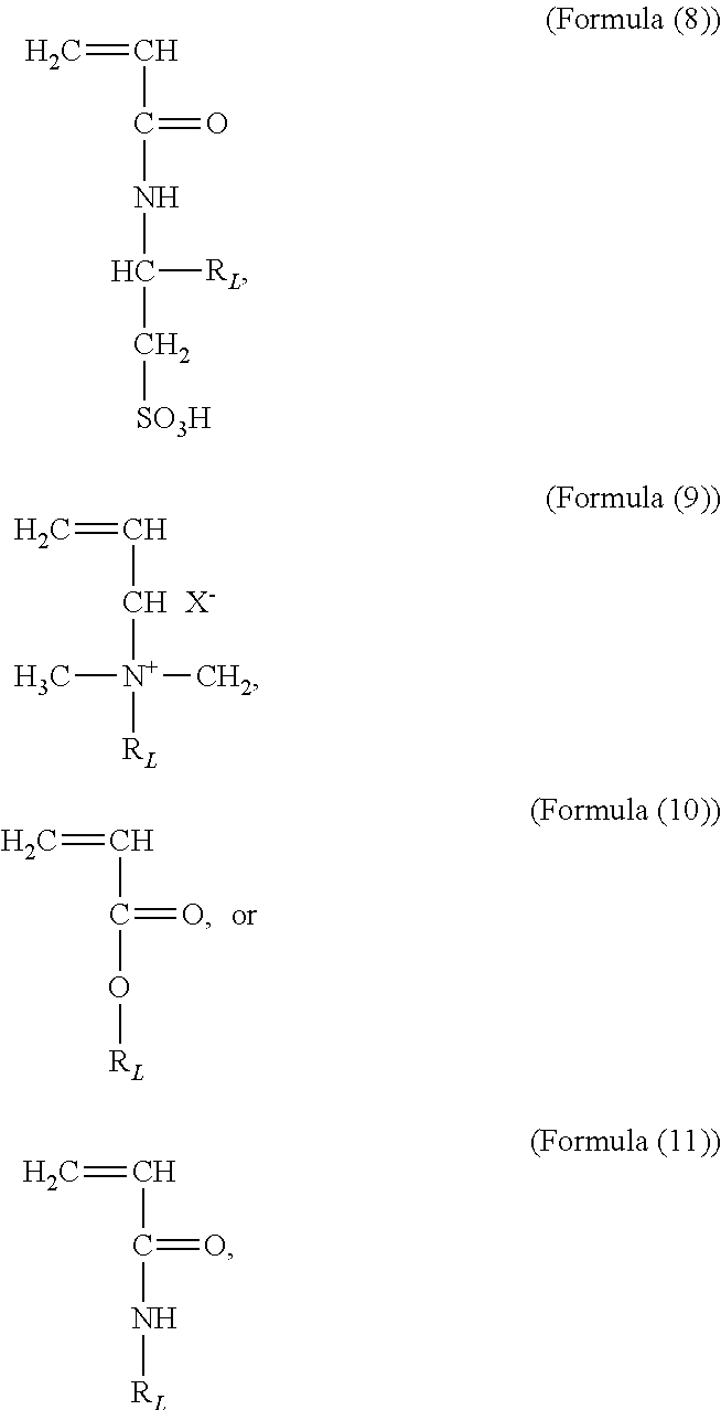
C(C=C)[N+]([RL])(C)C.[X-].C(C=C)(O[RL])=O.C(C[SO3H])([RL])NC(C=C)=O.C(C=C)(N[RL])=O
